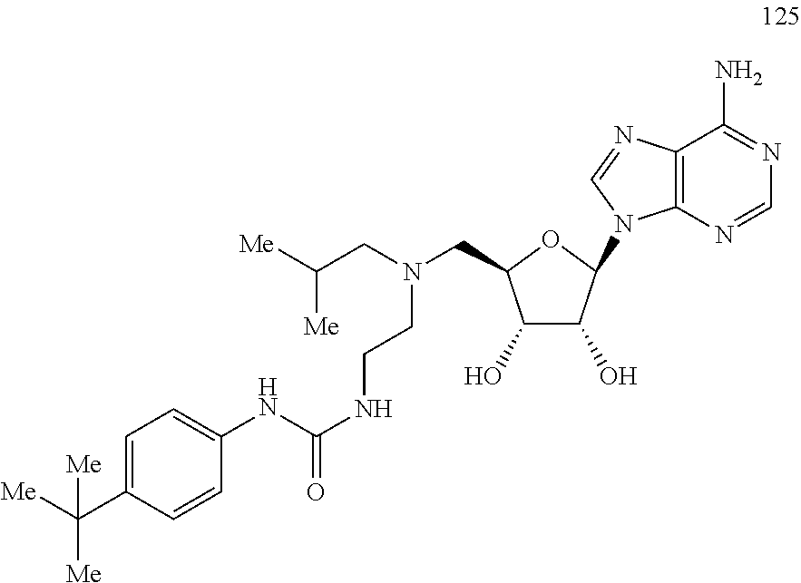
C1(O)C(O)C(N2C3=C(N=C2)C(N)=NC=N3)OC1CN(CC([Me])[Me])CCNC(NC1=CC=C(C([Me])([Me])[Me])C=C1)=O
